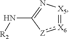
[X6]1:[Z]C(N[R2])=N[X5]=1
